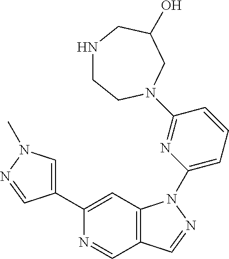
C1(C2=CN(C)N=C2)=CC2=C(C=N1)C=NN2C1=CC=CC(N2CCNCC(O)C2)=N1
